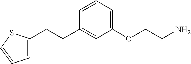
C1=C(CCC2=CC(OCCN)=CC=C2)SC=C1
